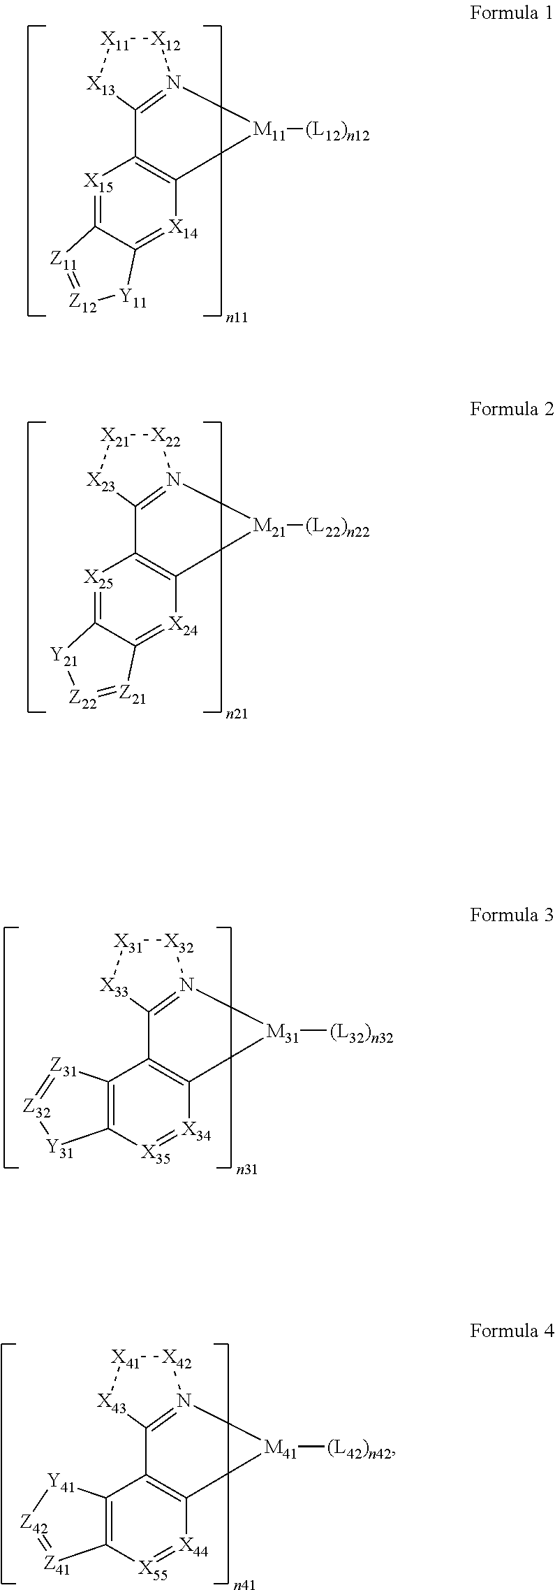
[X15]1=C2C(=[X14]C3=C1C1=N([X12][X11][X13]1)[M11]3[(L12)n12])[Y11][Z12]=[Z11]2.[X25]1=C2C(=[X24]C3=C1C1=N([X22][X21][X23]1)[M21]3[(L22)n22])[Z21]=[Z22][Y21]2.C12=C([X35]=[X34]C3=C1C1=N([X32][X31][X33]1)[M31]3[(L32)n32])[Y31][Z32]=[Z31]2.C12=C([X55]=[X44]C3=C1C1=N([X42][X41][X43]1)[M41]3[(L42)n42])[Z41]=[Z42][Y41]2
